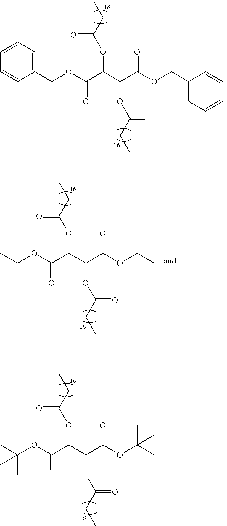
C1(COC(C(C(C(OCC2=CC=CC=C2)=O)OC(CC)=O)OC(CC)=O)=O)=CC=CC=C1.CC(OC(C(C(C(OC(C)(C)C)=O)OC(CC)=O)OC(CC)=O)=O)(C)C.CCOC(C(C(C(OCC)=O)OC(CC)=O)OC(CC)=O)=O
